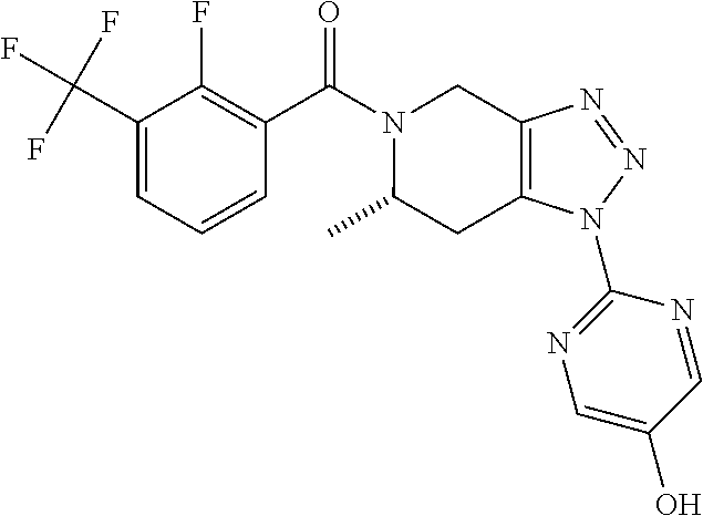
C1(C(F)(F)F)=CC=CC(C(N2C(C)CC3=C(C2)N=NN3C2=NC=C(O)C=N2)=O)=C1F
